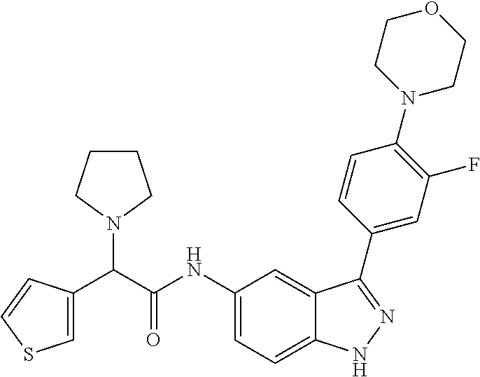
C1=C(C(C(NC2=CC=C3C(=C2)C(C2=CC(F)=C(N4CCOCC4)C=C2)=NN3)=O)N2CCCC2)C=CS1
